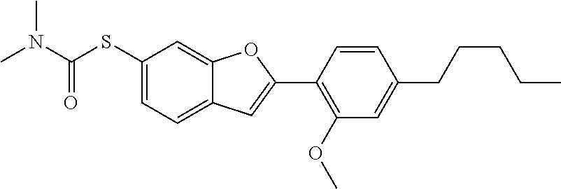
C1(SC(N(C)C)=O)=CC=C2C(=C1)OC(C1=C(OC)C=C(CCCCC)C=C1)=C2
